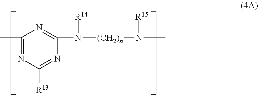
C1(C)=NC([R13])=NC(N([(CH2)n]N(C)[R15])[R14])=N1
